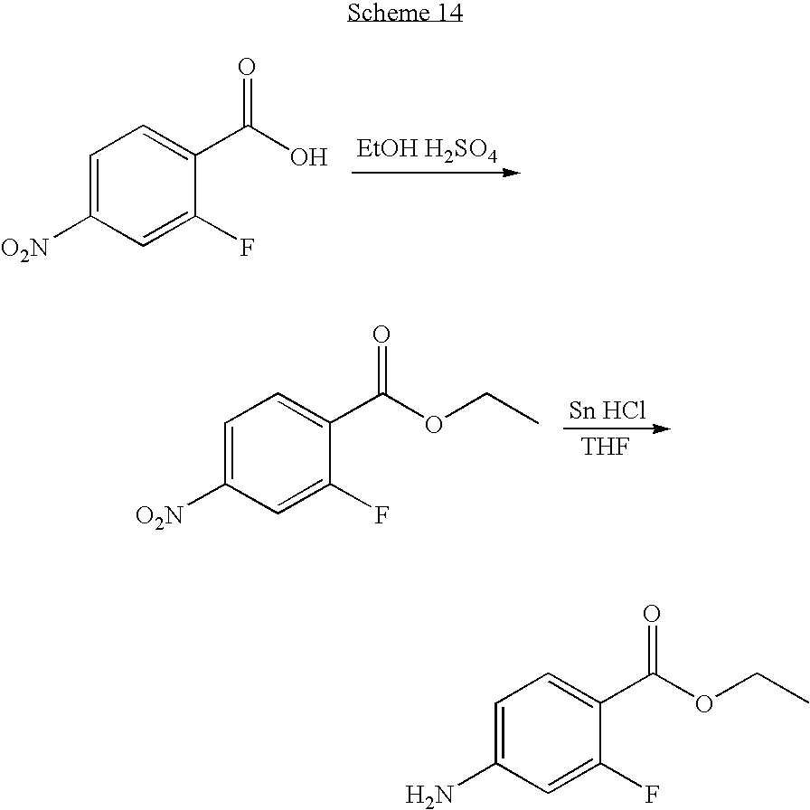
[EtOH H2SO4].C1=C([O2N])C=C(F)C(C(O)=O)=C1.[THF].C1=C([O2N])C=C(F)C(C(=O)OCC)=C1.C1=C(N)C=C(F)C(C(=O)OCC)=C1
